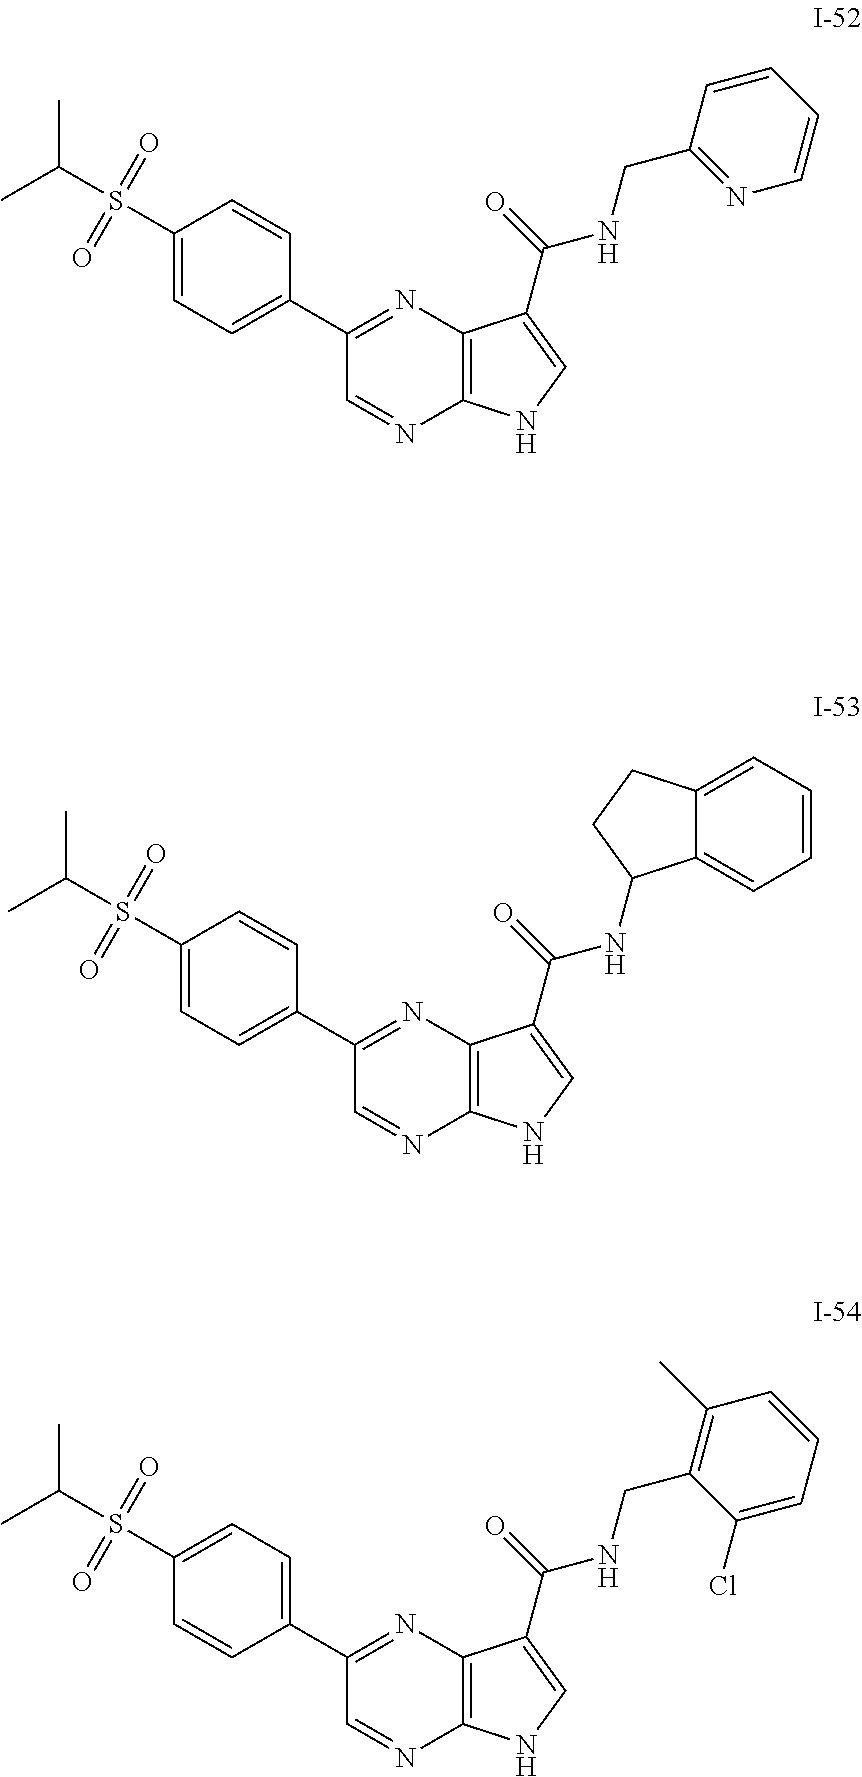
C1(S(C(C)C)(=O)=O)=CC=C(C2=NC3=C(N=C2)NC=C3C(=O)NCC2=NC=CC=C2)C=C1.C1(S(C(C)C)(=O)=O)=CC=C(C2=NC3=C(N=C2)NC=C3C(=O)NC2C3=CC=CC=C3CC2)C=C1.C1(S(C(C)C)(=O)=O)=CC=C(C2=NC3=C(N=C2)NC=C3C(=O)NCC2=C(C)C=CC=C2Cl)C=C1
